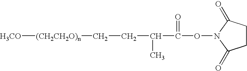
[H3CO][(CH2CH2O)n]CCC(C(=O)ON1C(=O)CCC1=O)C
